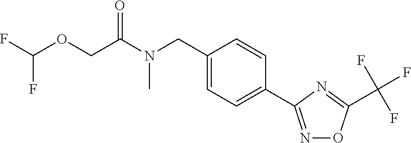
C1(CN(C(COC(F)F)=O)C)=CC=C(C2=NOC(C(F)(F)F)=N2)C=C1
